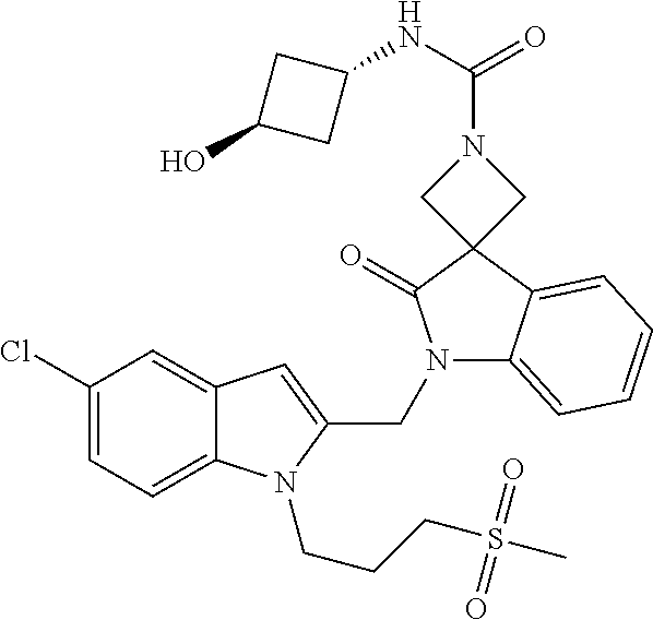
C1(Cl)=CC=C2C(=C1)C=C(CN1C3=CC=CC=C3C3(C1=O)CN(C(NC1CC(O)C1)=O)C3)N2CCCS(C)(=O)=O
